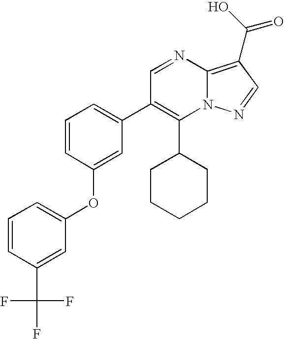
C1(C2CCCCC2)=C(C2=CC=CC(OC3=CC=CC(C(F)(F)F)=C3)=C2)C=NC2=C(C(O)=O)C=NN12
